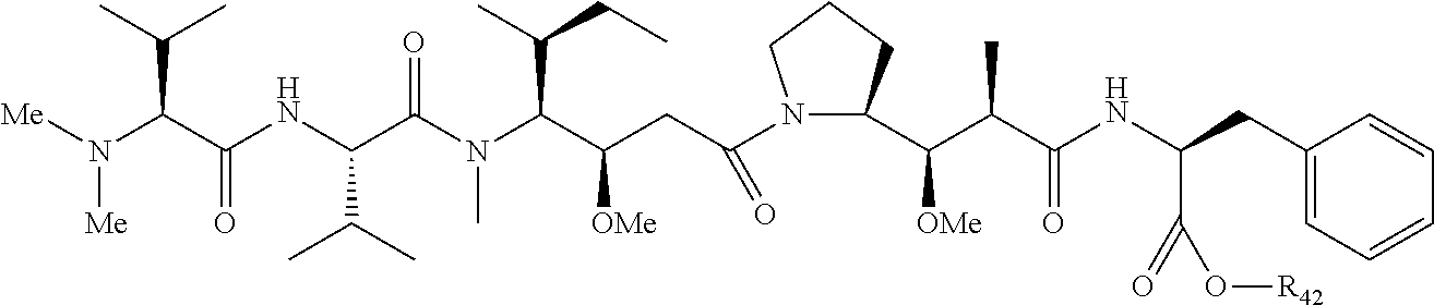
N1(C(CC(C(N(C(C(NC(C(N([Me])[Me])C(C)C)=O)C(C)C)=O)C)C(C)CC)[OMe])=O)C(C(C(C(NC(CC2=CC=CC=C2)C(O[R42])=O)=O)C)[OMe])CCC1
